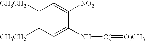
C1([CH3CH2])=C([CH3CH2])C=C(N[C(]=[O)CH3])C([NO2])=C1
